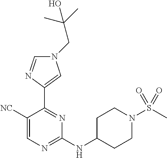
C1([NC])=CN=C(NC2CCN(S(=O)(C)=O)CC2)N=C1C1=CN(CC(C)(C)O)C=N1
